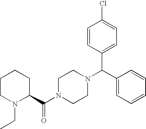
C1CN(CC)C(C(N2CCN(C(C3=CC=CC=C3)C3=CC=C(Cl)C=C3)CC2)=O)CC1
